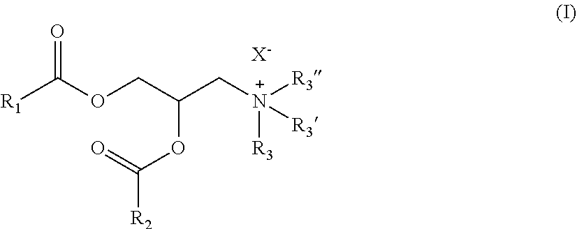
O(CC(C[N+]([R3])([R3])[R3])OC(=O)[R2])C([R1])=O.[X-]
